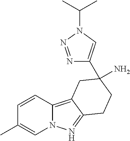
N1=NN(C(C)C)C=C1C1(N)CCC2=NN3C=C(C)C=CC3=C2C1
